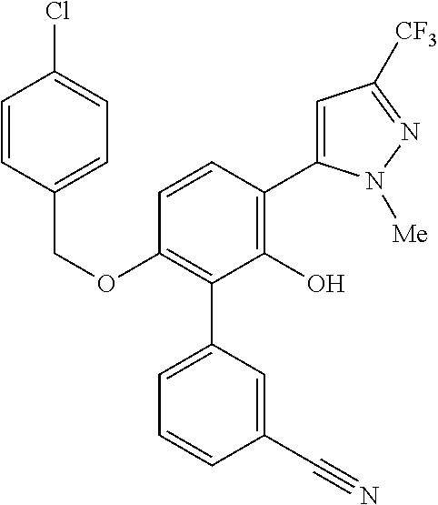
C(OC1=C(C2=CC=CC(C#N)=C2)C(O)=C(C2=CC([CF3])=NN2[Me])C=C1)C1=CC=C(Cl)C=C1
